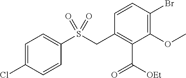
C1=C(Cl)C=CC(S(CC2=C(C(=O)[OEt])C(OC)=C(Br)C=C2)(=O)=O)=C1
